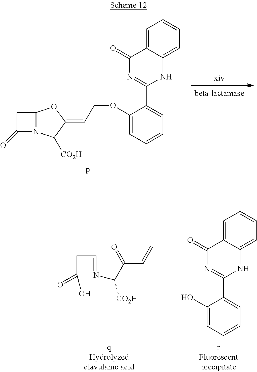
C12N(C([CO2H])C(=CCOC3=CC=CC=C3C3=NC(=O)C4=CC=CC=C4N3)O1)C(=O)C2.C(C(C=C)=O)(N=CCC(=O)O)[CO2H].C1=C2C(=CC=C1)NC(C1=CC=CC=C1O)=NC2=O
